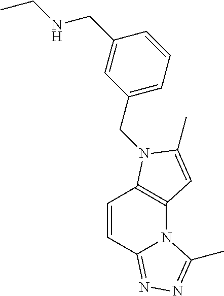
C1=CC2=NN=C(C)N2C2=C1N(CC1=CC=CC(CNCC)=C1)C(C)=C2
